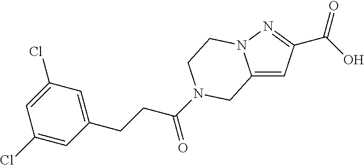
C12=CC(C(O)=O)=NN1CCN(C(CCC1=CC(Cl)=CC(Cl)=C1)=O)C2
